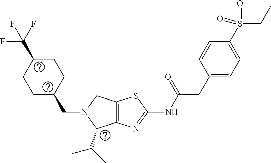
C12=C(N=C(NC(CC3=CC=C(S(CC)(=O)=O)C=C3)=O)S1)C(C(C)C)N(CC1CCC(C(F)(F)F)CC1)C2
